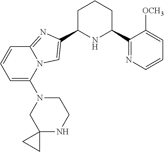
C1C(C2=CN3C(=N2)C=CC=C3N2CC3(NCC2)CC3)NC(C2=NC=CC=C2[OCH3])CC1
